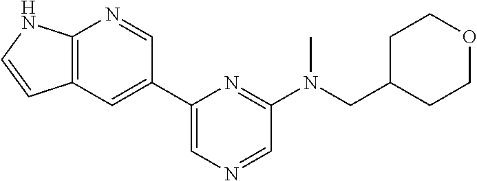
C1=C(C2=CC3=C(N=C2)NC=C3)N=C(N(CC2CCOCC2)C)C=N1
